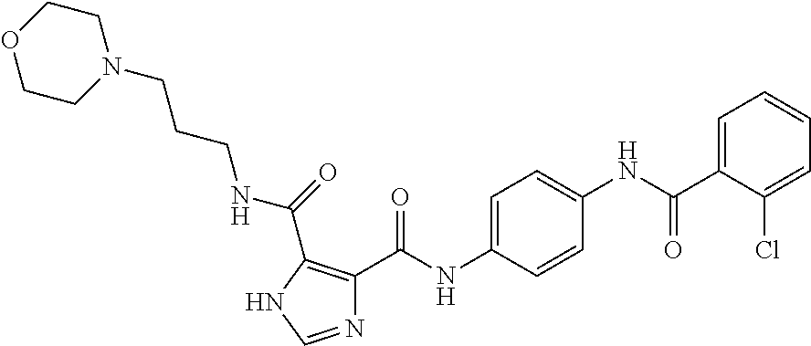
N1=CNC(C(NCCCN2CCOCC2)=O)=C1C(NC1=CC=C(NC(C2=CC=CC=C2Cl)=O)C=C1)=O
